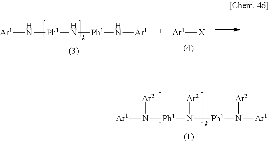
N([Ph1]N[Ph1]N[Ar1])[Ar1].[Ar1][X].N([Ph1]N([Ph1]N([Ar1])[Ar2])[Ar2])([Ar1])[Ar2]
